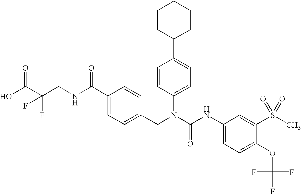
OC(C(CNC(C1=CC=C(CN(C(NC2=CC=C(OC(F)(F)F)C(S(C)(=O)=O)=C2)=O)C2=CC=C(C3CCCCC3)C=C2)C=C1)=O)(F)F)=O
